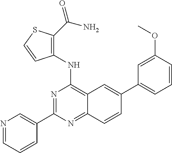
C1(C2=CN=CC=C2)=NC(NC2=C(C(=O)N)SC=C2)=C2C(=N1)C=CC(C1=CC=CC(OC)=C1)=C2
